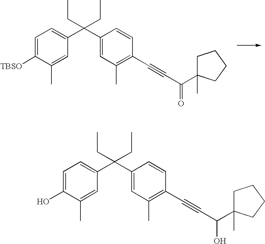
C1=C([TBSO])C(C)=CC(C(C2=CC(C)=C(C#CC(=O)C3(C)CCCC3)C=C2)(CC)CC)=C1.C1=C(O)C(C)=CC(C(C2=CC(C)=C(C#CC(O)C3(C)CCCC3)C=C2)(CC)CC)=C1
